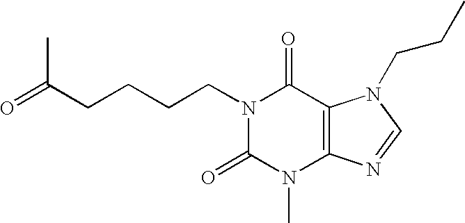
N1(CCCCC(=O)C)C(=O)N(C)C2=C(C1=O)N(CCC)C=N2
